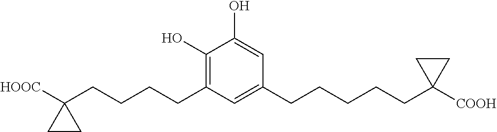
C1(O)=C(CCCCC2([HOOC])CC2)C=C(CCCCCC2([COOH])CC2)C=C1O
